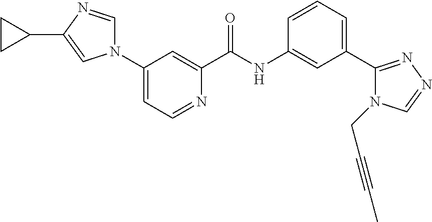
C1(N2C=NC(C3CC3)=C2)=CC=NC(C(NC2=CC(C3=NN=CN3CC#CC)=CC=C2)=O)=C1
